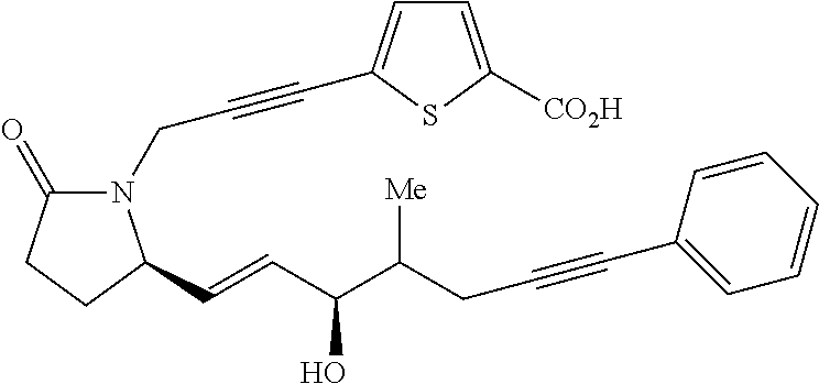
C(CN1C(=O)CCC1C=CC(C(CC#CC1=CC=CC=C1)[Me])O)#CC1=CC=C([CO2H])S1
